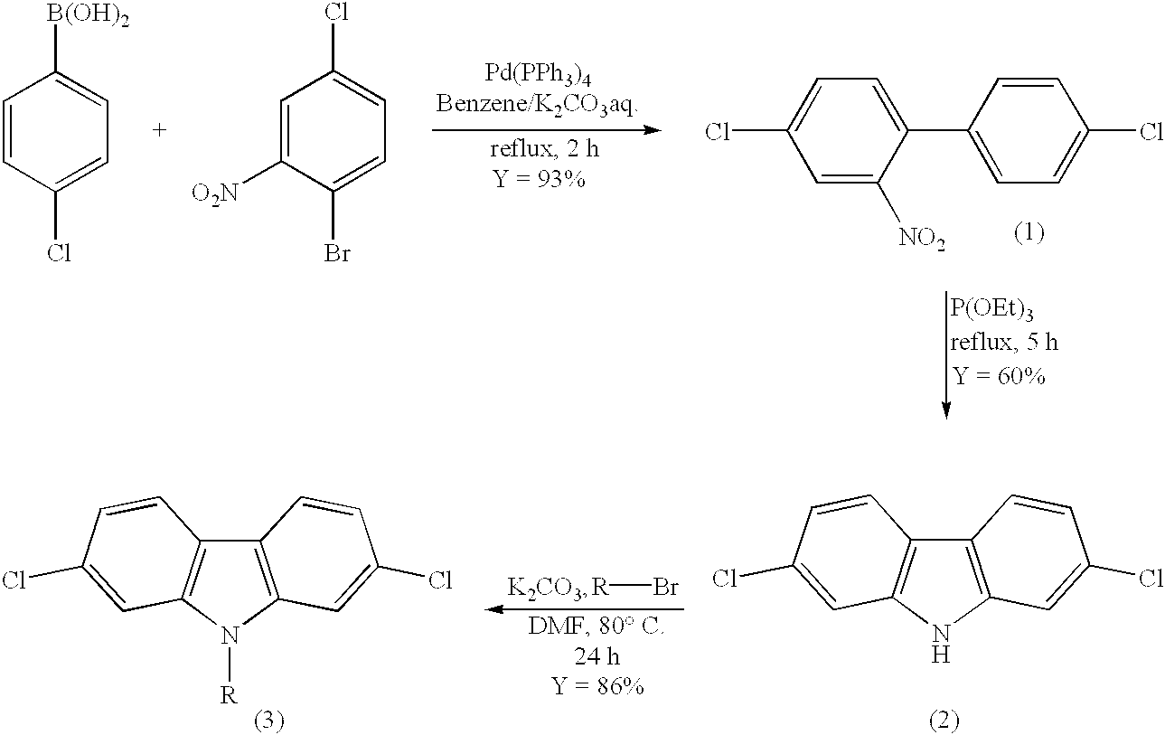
C1=CC(Cl)=CC=C1[B(OH)2].C1=C([O2N])C(Br)=CC=C1Cl.[Pd(PPh3)4].C1(Cl)=CC=C(C2=CC=C(Cl)C=C2)C([NO2])=C1.C12=C(N([R])C3=C1C=CC(Cl)=C3)C=C(Cl)C=C2.[R]Br.C12=C(NC3=C1C=CC(Cl)=C3)C=C(Cl)C=C2
